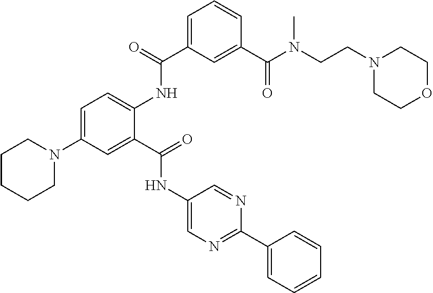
C1(C2=NC=C(NC(C3=CC(N4CCCCC4)=CC=C3NC(C3=CC=CC(C(N(CCN4CCOCC4)C)=O)=C3)=O)=O)C=N2)=CC=CC=C1
